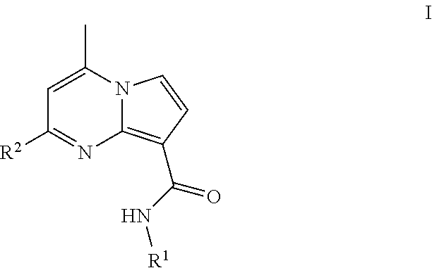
C1=C(C)N2C(=C(C(N[R1])=O)C=C2)N=C1[R2]
